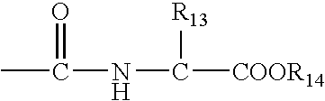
CC(=O)NC([R13])[COOR14]
